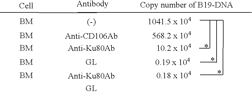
C(CCCCCCCCCCCC)C
